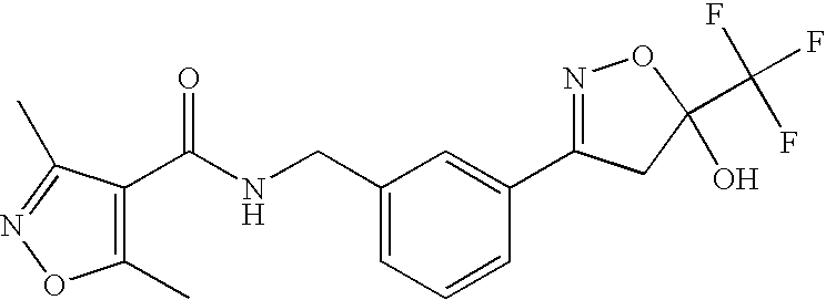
C1(C(NCC2=CC=CC(C3=NOC(C(F)(F)F)(O)C3)=C2)=O)=C(C)ON=C1C
